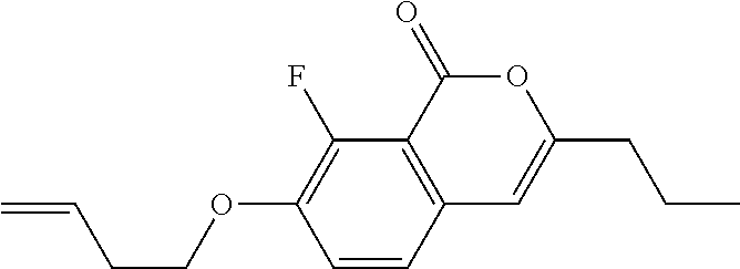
C1=CC2=C(C(F)=C1OCCC=C)C(=O)OC(CCC)=C2
